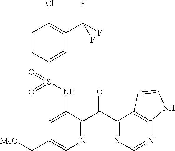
C1=CC(S(NC2=CC(C[MeO])=CN=C2C(C2=NC=NC3=C2C=CN3)=O)(=O)=O)=CC(C(F)(F)F)=C1Cl
